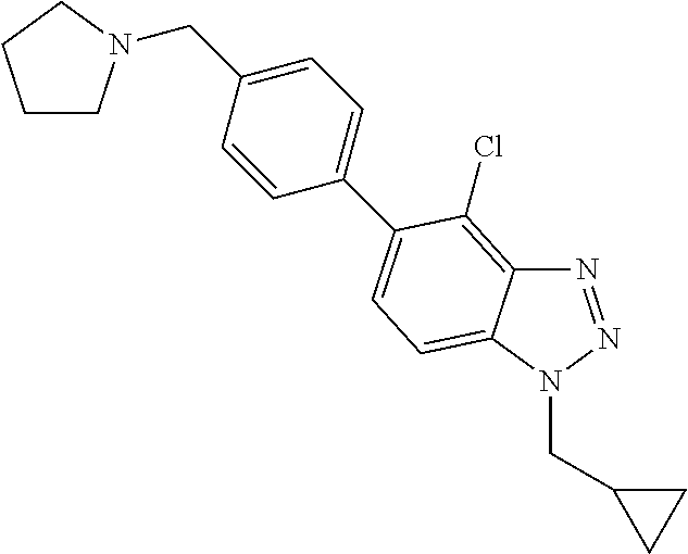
N1=NN(CC2CC2)C2=CC=C(C3=CC=C(CN4CCCC4)C=C3)C(Cl)=C12
